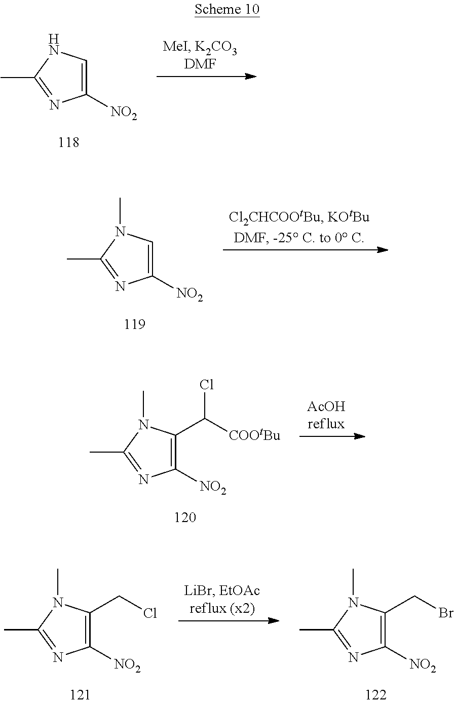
C1([NO2])=CNC(C)=N1.C1([NO2])=C(C([COOtBu])Cl)N(C)C(C)=N1.C1([NO2])=C(CCl)N(C)C(C)=N1.C1([NO2])=C(CBr)N(C)C(C)=N1.C1([NO2])=CN(C)C(C)=N1
